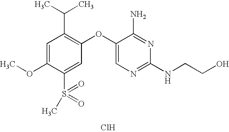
C1=C(OC)C(S(C)(=O)=O)=CC(OC2=CN=C(NCCO)N=C2N)=C1C(C)C.Cl
